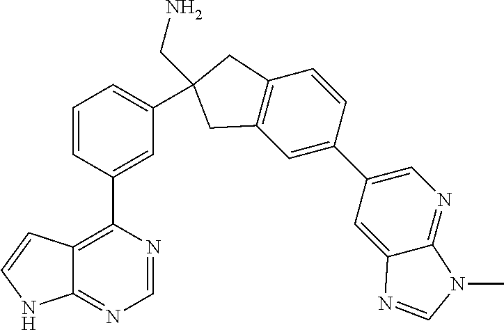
C1=CC(C2=C3C(=NC=N2)NC=C3)=CC(C2(CN)CC3=C(C=C(C4=CN=C5C(=C4)N=CN5C)C=C3)C2)=C1
